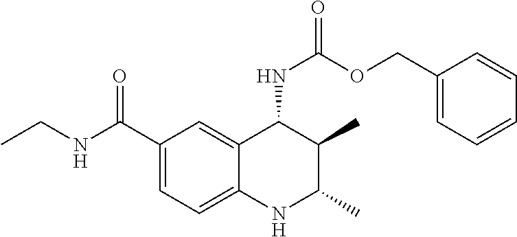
C1(C(NCC)=O)=CC=C2C(=C1)C(NC(OCC1=CC=CC=C1)=O)C(C)C(C)N2
